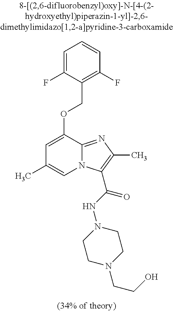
C1=C(F)C(COC2=CC(C)=CN3C2=NC(C)=C3C(NN2CCN(CCO)CC2)=O)=C(F)C=C1
